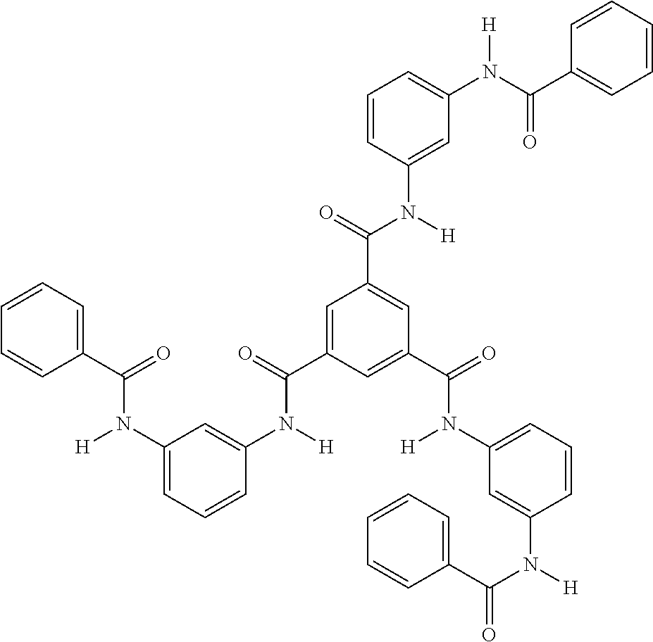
C1=C(C(N([H])C2=CC(N([H])C(=O)C3=CC=CC=C3)=CC=C2)=O)C=C(C(N([H])C2=CC=CC(N([H])C(C3=CC=CC=C3)=O)=C2)=O)C=C1C(N(C1=CC(N(C(=O)C2=CC=CC=C2)[H])=CC=C1)[H])=O
